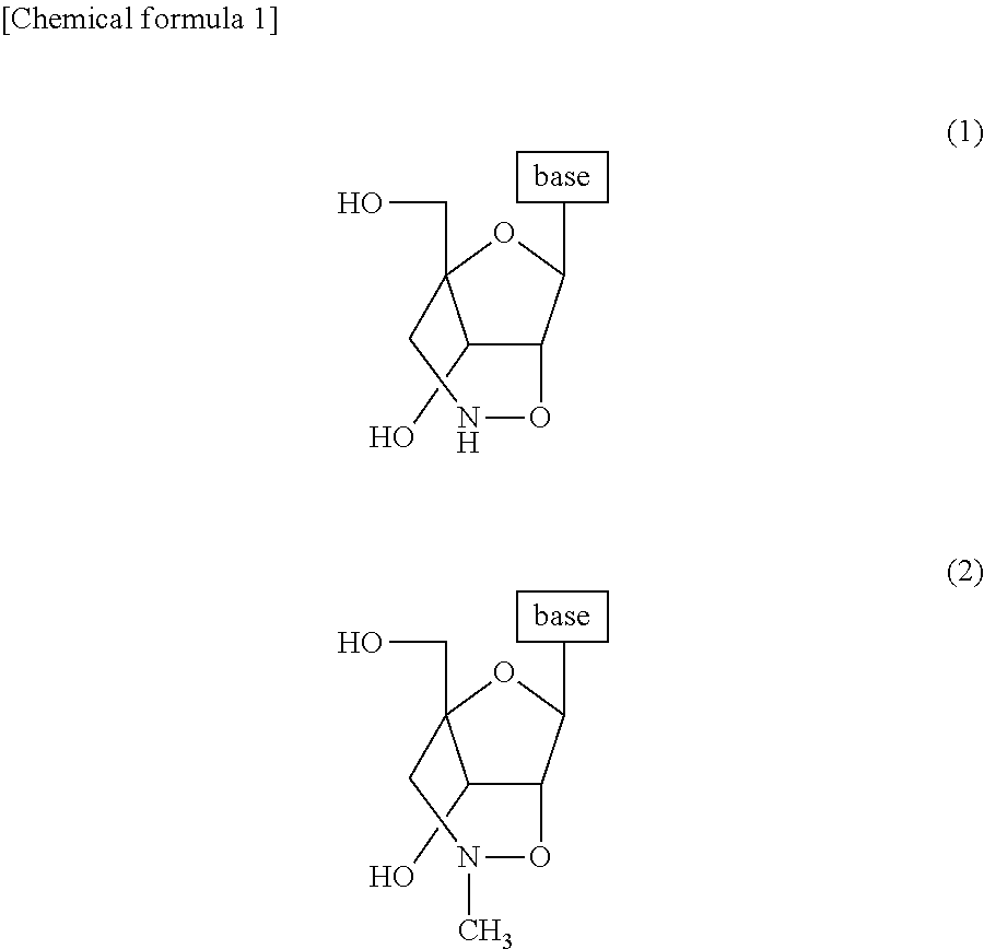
C1(O)C2C(C)OC1(CO)CNO2.C1(O)C2C(C)OC1(CO)CN(C)O2
